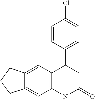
C12=C(NC(=O)CC1C1=CC=C(Cl)C=C1)C=C1C(=C2)CCC1
